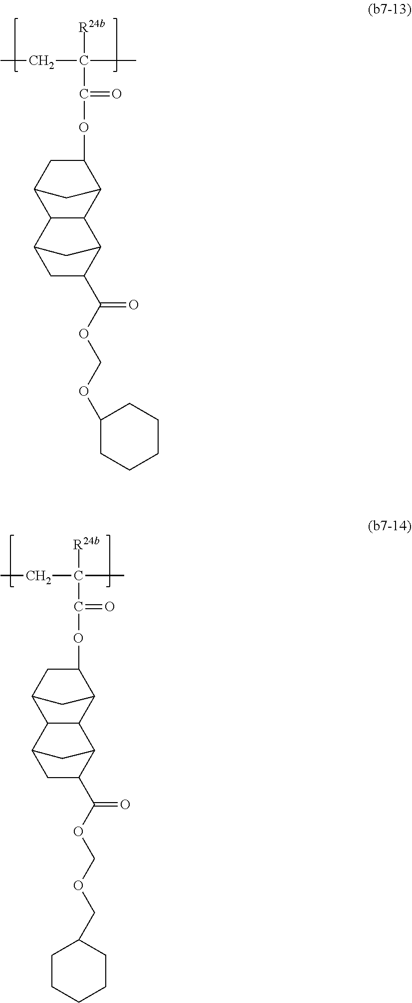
C12C(C3C(OC(C([R24b])(C)CC)=O)CC1C3)C1C(C(OCOC3CCCCC3)=O)CC2C1.C12C(C3C(OC(C([R24b])(C)CC)=O)CC1C3)C1C(C(OCOCC3CCCCC3)=O)CC2C1
